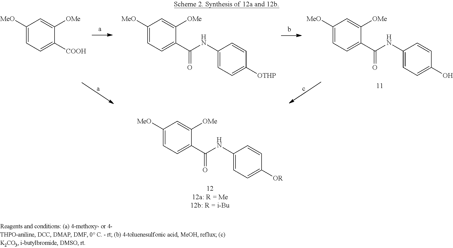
C1([MeO])=CC=C([COOH])C([OMe])=C1.C1([MeO])=CC=C(C(NC2=CC=C([OTHP])C=C2)=O)C([OMe])=C1.C1([MeO])=CC=C(C(NC2=CC=C(O)C=C2)=O)C([OMe])=C1.C1([MeO])=CC=C(C(NC2=CC=C([OR])C=C2)=O)C([OMe])=C1
